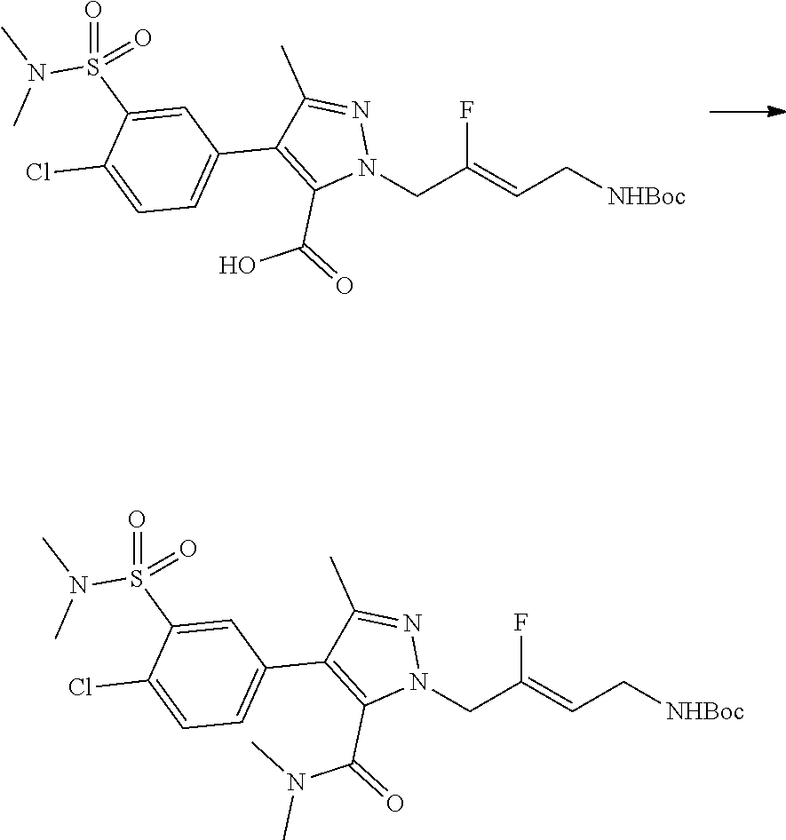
FC(=CC[NHBoc])CN1N=C(C)C(C2=CC=C(Cl)C(S(=O)(N(C)C)=O)=C2)=C1C(=O)O.FC(=CC[NHBoc])CN1N=C(C)C(C2=CC=C(Cl)C(S(=O)(N(C)C)=O)=C2)=C1C(=O)N(C)C
